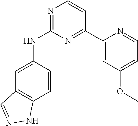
C1(C2=NC(NC3=CC4=C(C=C3)NN=C4)=NC=C2)=CC(OC)=CC=N1
